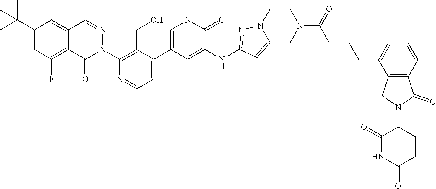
C1(C(C)(C)C)=CC(F)=C2C(=C1)C=NN(C1=C(CO)C(C3=CN(C)C(=O)C(NC4=NN5C(=C4)CN(C(=O)CCCC4=CC=CC6=C4CN(C4CCC(=O)NC4=O)C6=O)CC5)=C3)=CC=N1)C2=O
